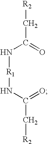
[R2]CC(N[R1]NC(=O)C[R2])=O
